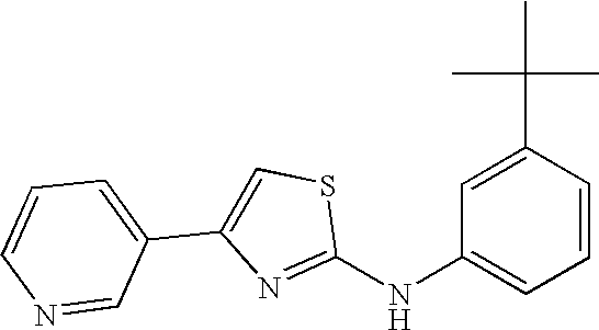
C1(NC2=CC=CC(C(C)(C)C)=C2)=NC(C2=CC=CN=C2)=CS1
